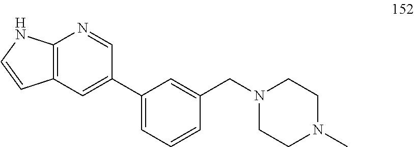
C12=C(NC=C1)N=CC(C1=CC=CC(CN3CCN(C)CC3)=C1)=C2
